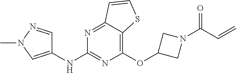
C1(OC2CN(C(C=C)=O)C2)=C2C(=NC(NC3=CN(C)N=C3)=N1)C=CS2
